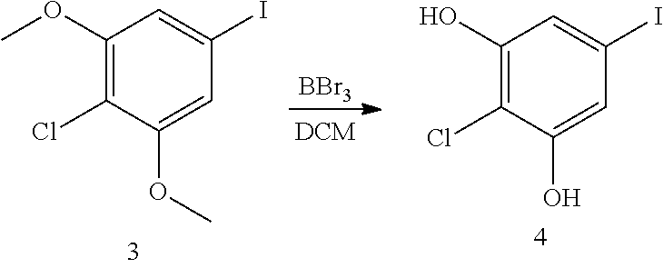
C1(OC)=C(Cl)C(OC)=CC(I)=C1.[BBr3].C1(O)=C(Cl)C(O)=CC(I)=C1
